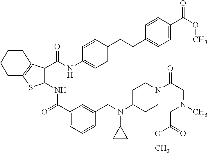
C1(C(=O)NC2=C(C(NC3=CC=C(CCC4=CC=C(C(=O)OC)C=C4)C=C3)=O)C3=C(S2)CCCC3)=CC=CC(CN(C2CCN(C(CN(C)CC(=O)OC)=O)CC2)C2CC2)=C1
